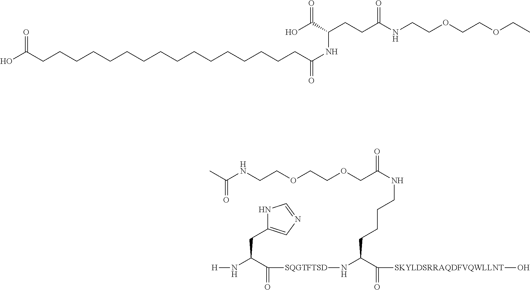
OC(CCCCCCCCCCCCCCCCC(NC(C(O)=O)CCC(NCCOCCOCC)=O)=O)=O.CC(NCCOCCOCC(NCCCCC(N[SQGTFTSD]C(C(CC1=CN=CN1)N[H])=O)C([SKYLDSRRAQDFVQWLLNT]O)=O)=O)=O
